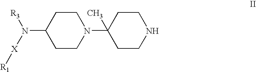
C1CN(C2(C)CCNCC2)CCC1N([X][R1])[R3]
